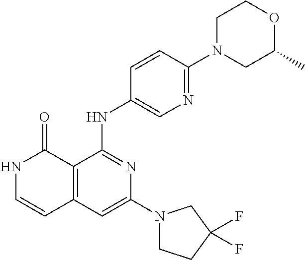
N1C=CC2=C(C1=O)C(NC1=CN=C(N3CC(C)OCC3)C=C1)=NC(N1CCC(F)(F)C1)=C2
